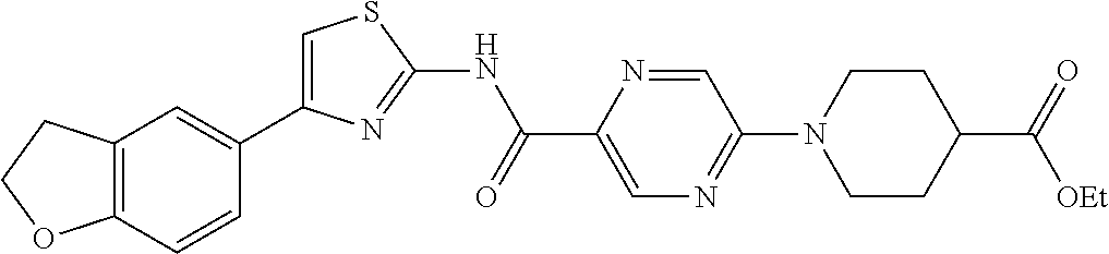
C12=C(C=CC(C3=CSC(NC(C4=CN=C(N5CCC(C(=O)[OEt])CC5)C=N4)=O)=N3)=C1)OCC2
